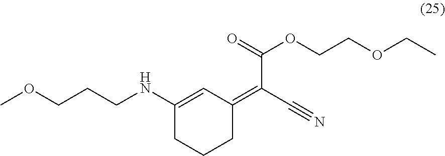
C1(NCCCOC)=CC(=C(C#N)C(=O)OCCOCC)CCC1
